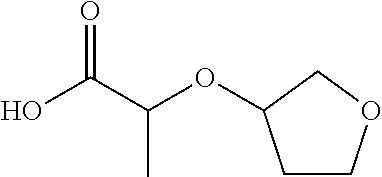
OC(C(OC1CCOC1)C)=O
